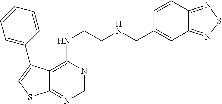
C12=C(NCCNCC3=CC4=NSN=C4C=C3)N=CN=C1SC=C2C1=CC=CC=C1
